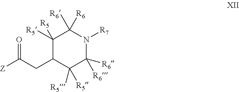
C1([R5])([R5])C(CC([Z])=O)C([R5])([R5])C([R6])([R6])N([R7])C1([R6])[R6]
